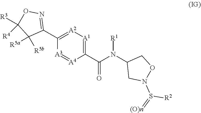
C1(C(N(C2CN(S(=[(O)n])[R2])OC2)[R1])=O)=[A1][A2]=C(C2=NOC([R3])([R4])C2([R5a])[R5b])[A3]=[A4]1
